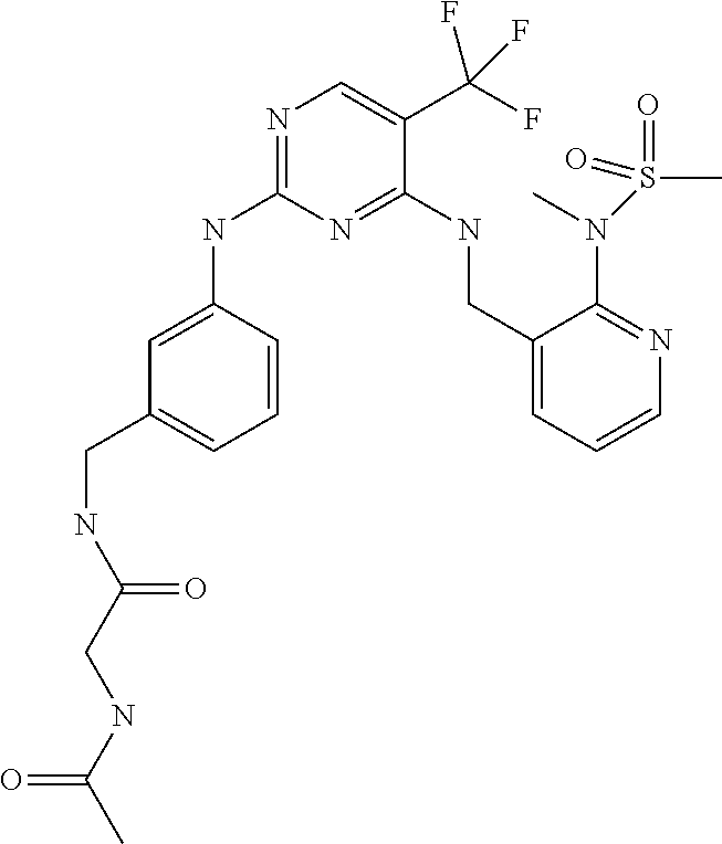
C1=C(NC2=NC=C(C(F)(F)F)C(NCC3=CC=CN=C3N(S(C)(=O)=O)C)=N2)C=CC=C1CNC(CNC(=O)C)=O
